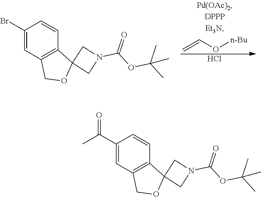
C=CO[n-Bu].Cl.C1(Br)=CC2=C(C=C1)C1(OC2)CN(C(OC(C)(C)C)=O)C1.C1(C(C)=O)=CC2=C(C=C1)C1(OC2)CN(C(OC(C)(C)C)=O)C1
